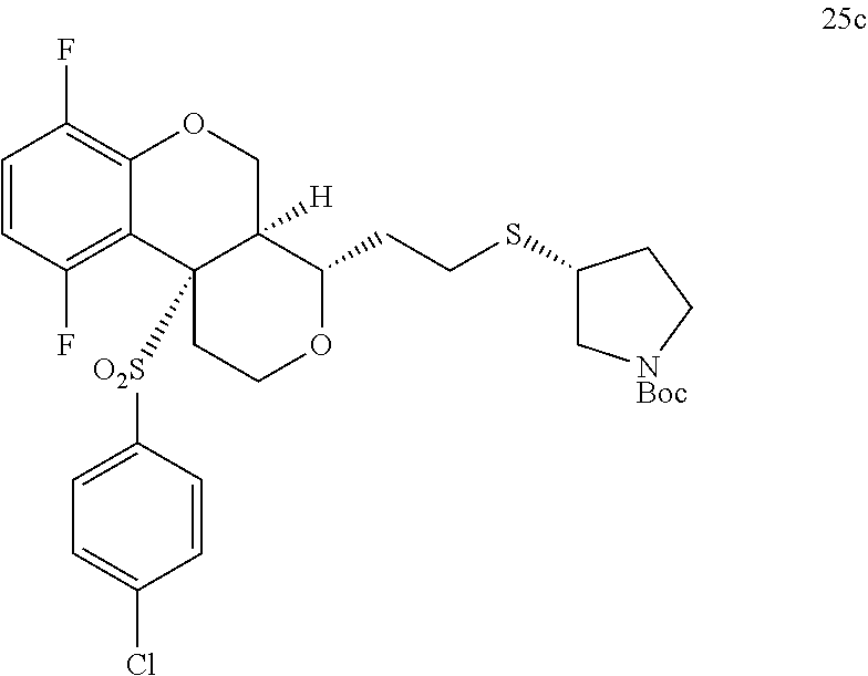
C1=C([O2S]C23C4=C(F)C=CC(F)=C4OCC2([H])C(CCSC2C[NBoc]CC2)OCC3)C=CC(Cl)=C1
